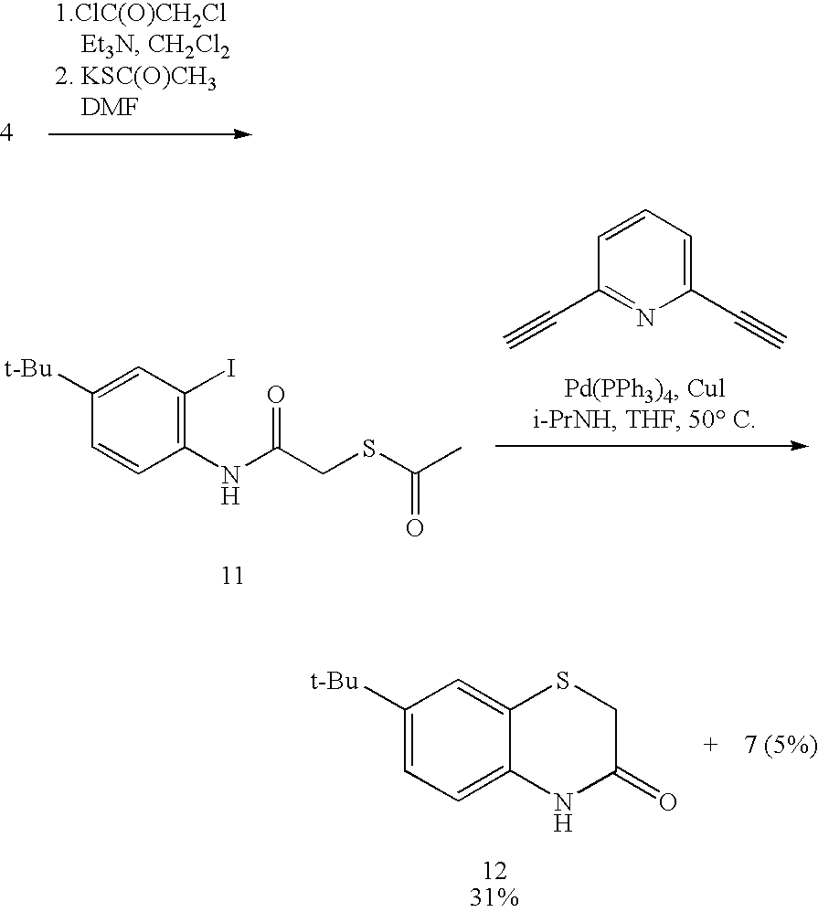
C1([t-Bu])=CC(I)=C(NC(CSC(=O)C)=O)C=C1.C1=CC=C(C#C)N=C1C#C.C1([t-Bu])=CC=C2C(=C1)SCC(=O)N2
